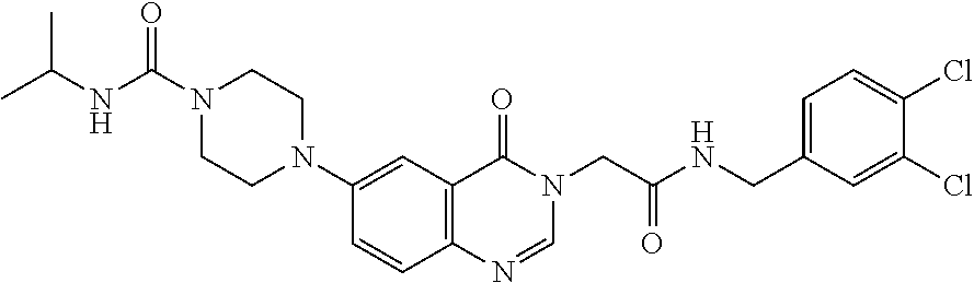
C1=CC2=C(C=C1N1CCN(C(=O)NC(C)C)CC1)C(=O)N(CC(NCC1=CC=C(Cl)C(Cl)=C1)=O)C=N2
